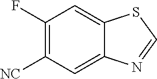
C12=CC(F)=C([NC])C=C1N=CS2
